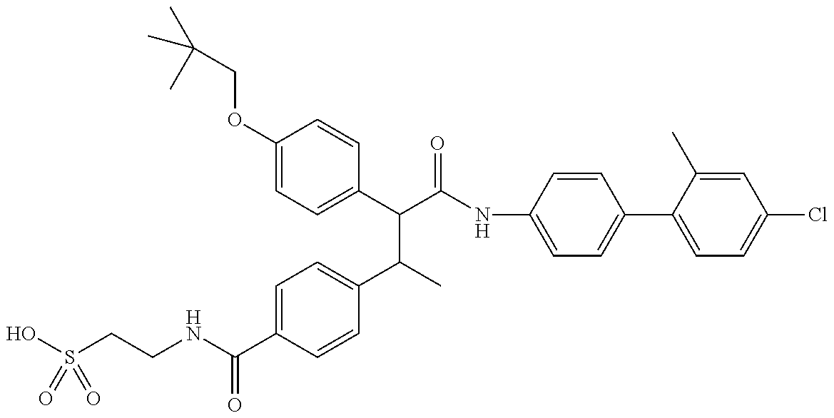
OS(CCNC(C1=CC=C(C(C(C(=O)NC2=CC=C(C3=CC=C(Cl)C=C3C)C=C2)C2=CC=C(OCC(C)(C)C)C=C2)C)C=C1)=O)(=O)=O
